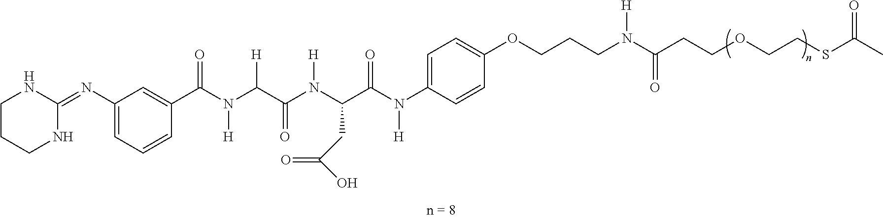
C1CCNC(=NC2=CC=CC(C(N([H])C(C(=O)N(C(CC(=O)O)C(N([H])C3=CC=C(OCCCN(C(CCOCCSC(C)=O)=O)[H])C=C3)=O)[H])[H])=O)=C2)N1
